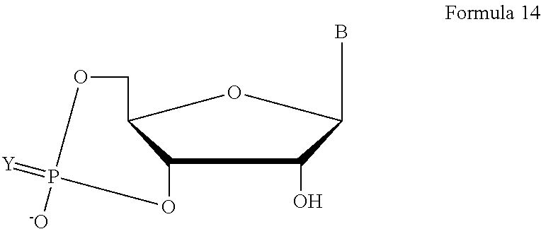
C12OP([-O])(=[Y])OCC1OC(B)C2O
